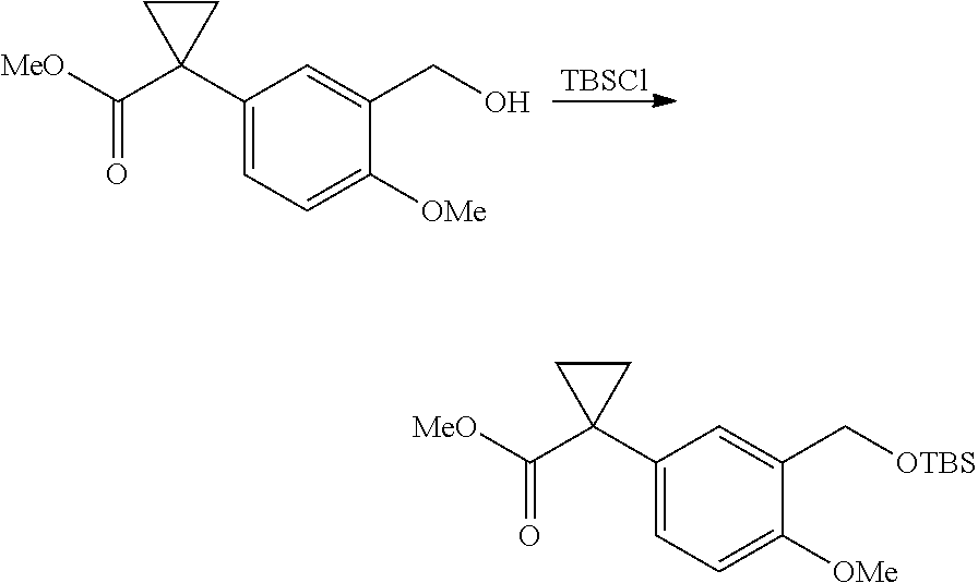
[TBSCl].C1(C2(C([MeO])=O)CC2)=CC=C([OMe])C(CO)=C1.C1(C2(C([MeO])=O)CC2)=CC=C([OMe])C(C[OTBS])=C1
